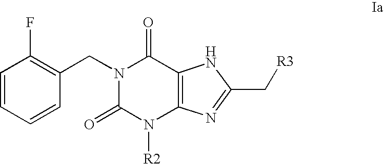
N1(CC2=C(F)C=CC=C2)C(=O)N([R2])C2=C(C1=O)NC(C[R3])=N2
